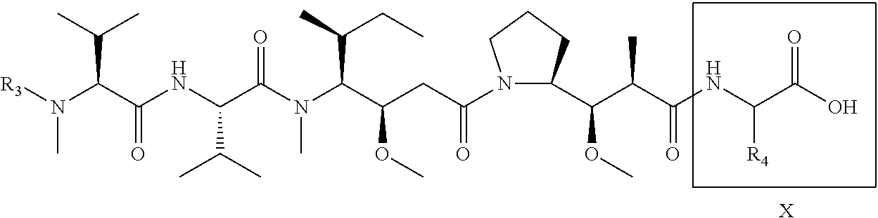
[R3]N(C(C(NC(C(N(C(C(CC(N1C(C(C(C(NC(C(O)=O)[R4])=O)C)OC)CCC1)=O)OC)C(CC)C)C)=O)C(C)C)=O)C(C)C)C.[X]
